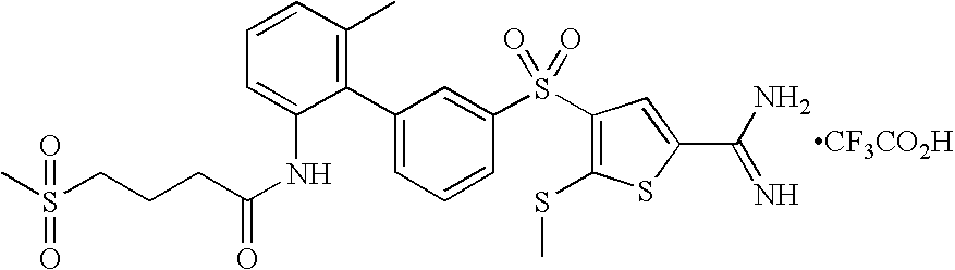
CS(CCCC(NC1=CC=CC(C)=C1C1=CC=CC(S(C2=C(SC)SC(C(N)=N)=C2)(=O)=O)=C1)=O)(=O)=O.[CF3CO2H]
